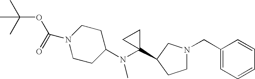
C1(CN2CCC(C3(N(C4CCN(C(OC(C)(C)C)=O)CC4)C)CC3)C2)=CC=CC=C1
